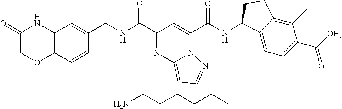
C12=C(C=CC(CNC(=O)C3=NC4=CC=NN4C(C(NC4C5=CC=C(C([OH])=O)C(C)=C5CC4)=O)=C3)=C1)OCC(=O)N2.NCCCCCC
